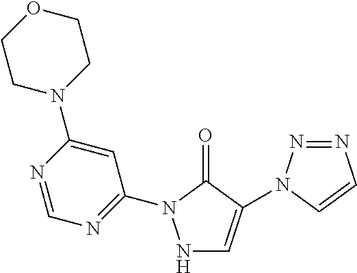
N1C=C(N2N=NC=C2)C(=O)N1C1=NC=NC(N2CCOCC2)=C1
